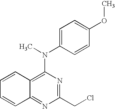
C12=NC(CCl)=NC(N(C3=CC=C(OC)C=C3)C)=C1C=CC=C2
